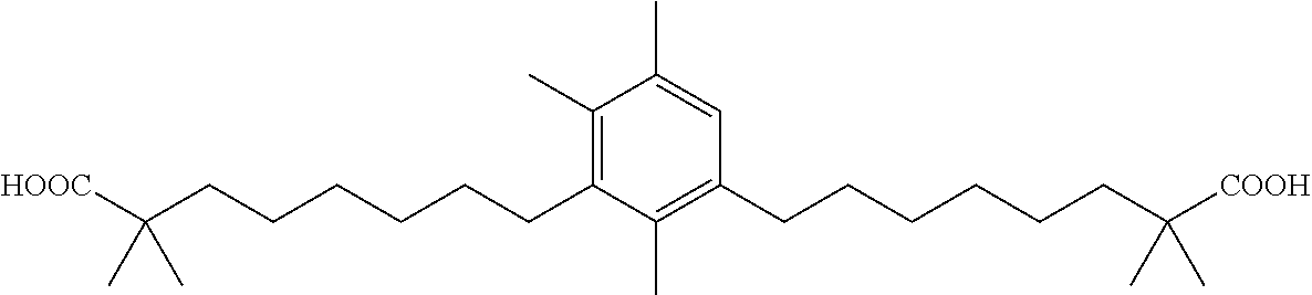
C1(C)=C(CCCCCCC([HOOC])(C)C)C(C)=C(CCCCCCC([COOH])(C)C)C=C1C
